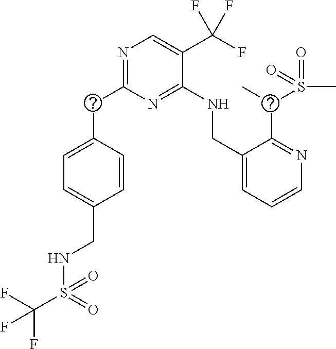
C(C1=NC=C(C(F)(F)F)C(NCC2=CC=CN=C2C(S(=O)(C)=O)C)=N1)C1=CC=C(CNS(C(F)(F)F)(=O)=O)C=C1
